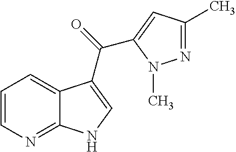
C1=CN=C2C(=C1)C(C(=O)C1=CC(C)=NN1C)=CN2
